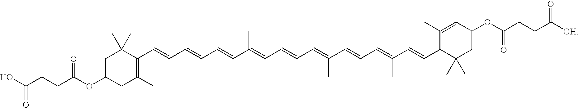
C1(C=CC(=CC=CC(=CC=CC=C(C=CC=C(C=CC2C(C)(C)CC(OC(=O)CCC([OH])=O)C=C2C)C)C)C)C)=C(C)CC(OC(CCC(O)=O)=O)CC1(C)C
